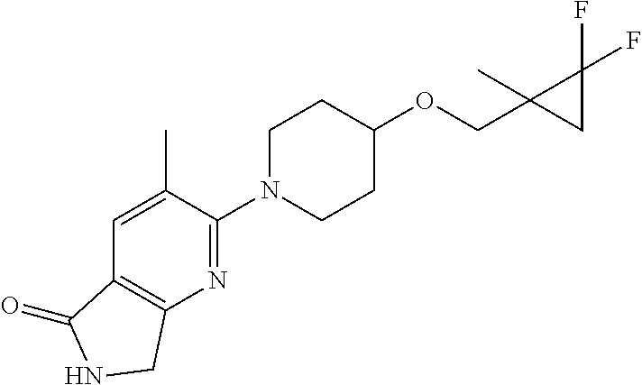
C1N(C2=NC3=C(C=C2C)C(=O)NC3)CCC(OCC2(C)CC2(F)F)C1
